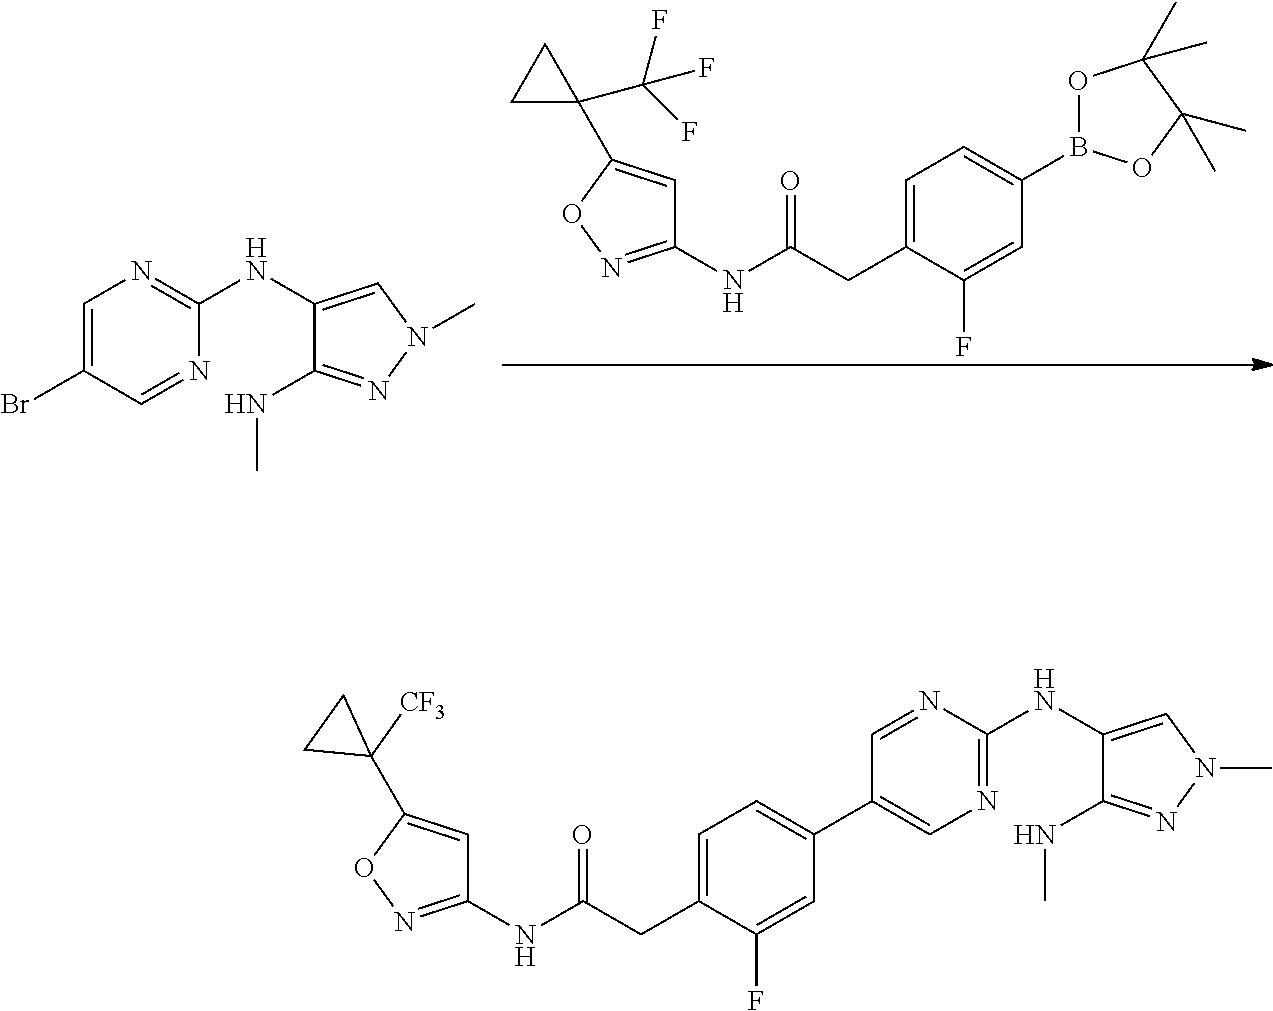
C1=C(Br)C=NC(NC2=CN(C)N=C2NC)=N1.C1(NC(CC2=CC=C(B3OC(C)(C)C(C)(C)O3)C=C2F)=O)=NOC(C2(C(F)(F)F)CC2)=C1.C1(NC(CC2=CC=C(C3=CN=C(NC4=CN(C)N=C4NC)N=C3)C=C2F)=O)=NOC(C2([CF3])CC2)=C1
